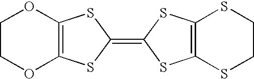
C12=C(SC(=C3SC4=C(S3)SCCS4)S1)OCCO2
